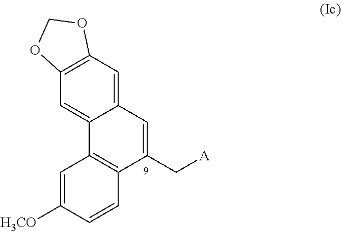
C1=C([H3CO])C=CC2=C1C1=CC3=C(C=C1C=C2C[A])OCO3
